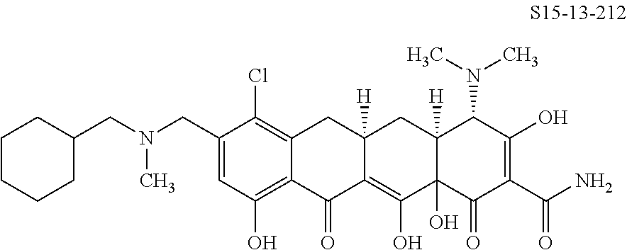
C1(CN(C)CC2CCCCC2)=CC(O)=C2C(=C1Cl)CC1([H])C(=C(O)C3(O)C([H])(C1)C(N(C)C)C(O)=C(C(N)=O)C3=O)C2=O
